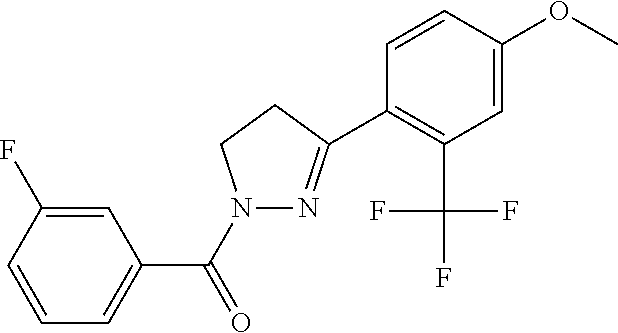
N1(C(C2=CC=CC(F)=C2)=O)N=C(C2=C(C(F)(F)F)C=C(OC)C=C2)CC1
